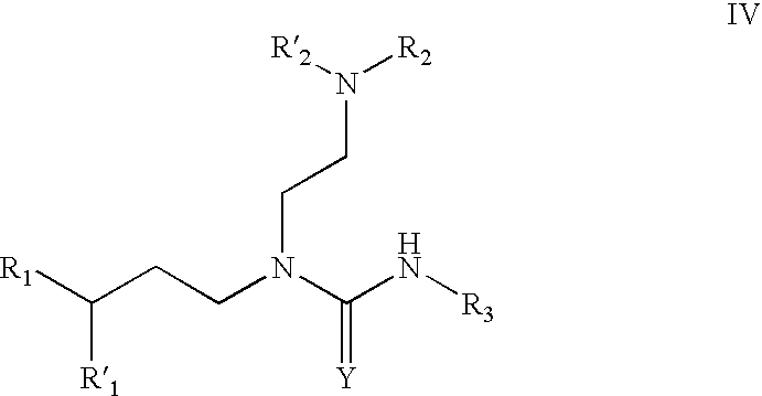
[R1]C(CCN(C(N[R3])=[Y])CCN([R2])[R2])[R1]
